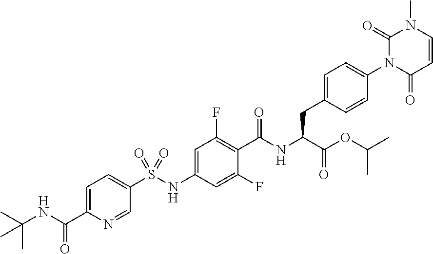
C1=CC(=O)N(C2=CC=C(CC(C(=O)OC(C)C)NC(=O)C3=C(F)C=C(NS(C4=CC=C(C(NC(C)(C)C)=O)N=C4)(=O)=O)C=C3F)C=C2)C(=O)N1C
